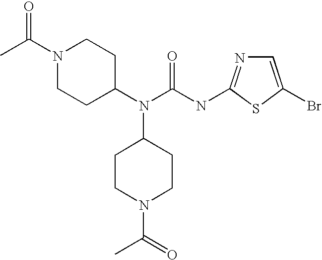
N1(C(C)=O)CCC(N(C(NC2=NC=C(Br)S2)=O)C2CCN(C(C)=O)CC2)CC1
